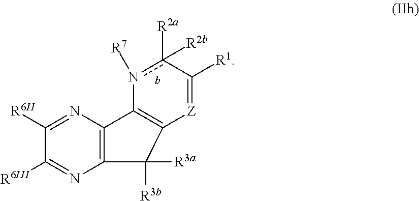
c1([R2a])([R2b])n([R7])C2=C([Z]=C1[R1])C([R3a])([R3b])C1=C2N=C([R6II])C([R6III])=N1
